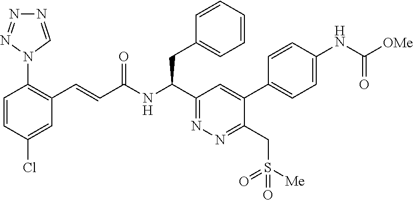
C1=C(Cl)C=CC(N2C=NN=N2)=C1C=CC(NC(C1=NN=C(CS(=O)([Me])=O)C(C2=CC=C(NC([OMe])=O)C=C2)=C1)CC1=CC=CC=C1)=O
